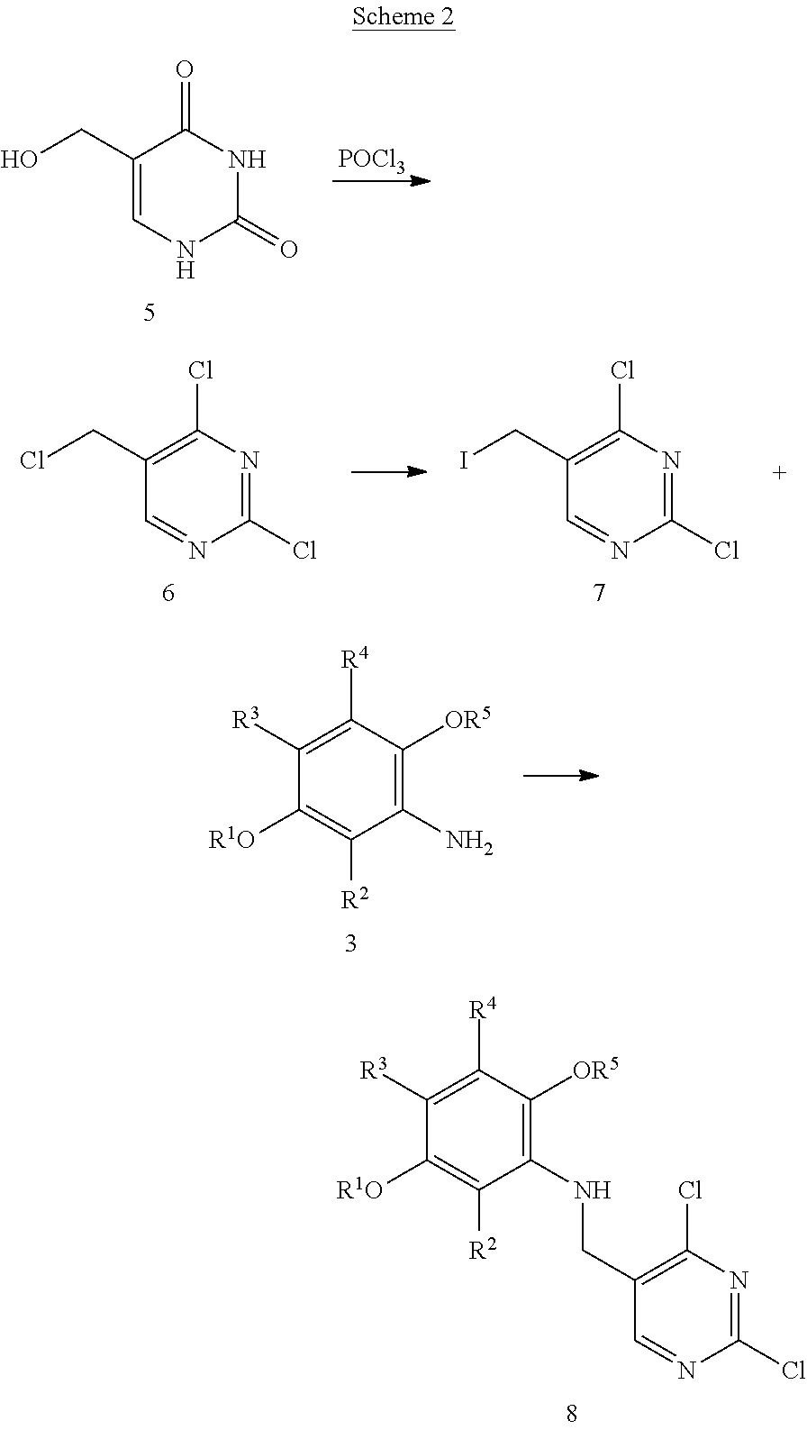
C1([R4])=C([R3])C([R1O])=C([R2])C(NCC2=C(Cl)N=C(Cl)N=C2)=C1[OR5].C1=C(CO)C(=O)NC(=O)N1.[POCl3].C1(Cl)=C(CCl)C=NC(Cl)=N1.C1(Cl)=C(CI)C=NC(Cl)=N1.C1([R4])=C([R3])C([R1O])=C([R2])C(N)=C1[OR5]
